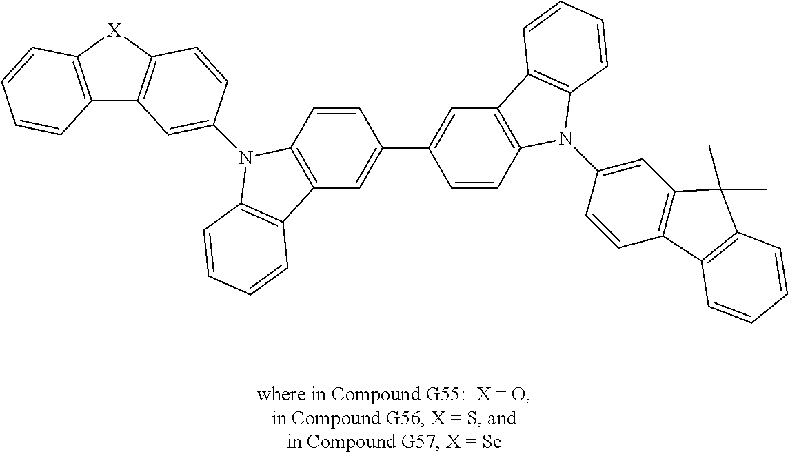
C12=C([X]C3=C1C=C(N1C4=C(C=C(C5=CC6=C(C=C5)N(C5=CC7=C(C=C5)C5=C(C7(C)C)C=CC=C5)C5=C6C=CC=C5)C=C4)C4=C1C=CC=C4)C=C3)C=CC=C2
